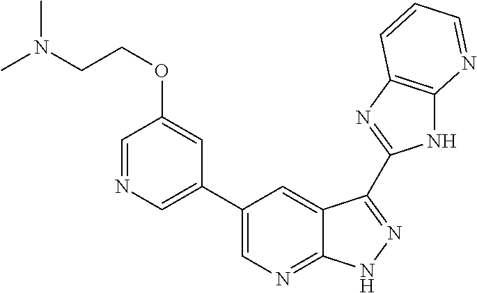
C1(C2=CN=CC(OCCN(C)C)=C2)=CN=C2C(=C1)C(C1=NC3=C(N1)N=CC=C3)=NN2
